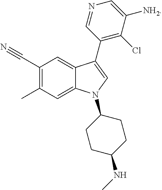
C1(C#N)=C(C)C=C2C(=C1)C(C1=C(Cl)C([NH2])=CN=C1)=CN2C1CCC(NC)CC1
